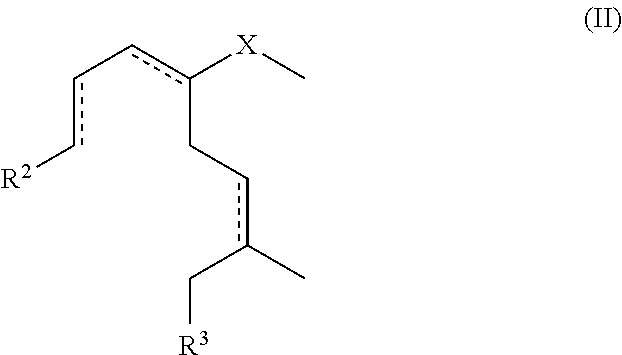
c(-cc([X]C)Ccc(C)C[R3])c[R2]
